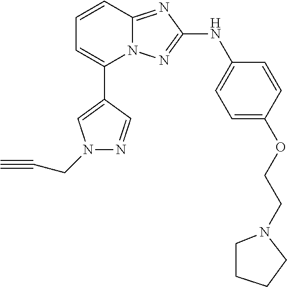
C1=CC2=NC(NC3=CC=C(OCCN4CCCC4)C=C3)=NN2C(C2=CN(CC#C)N=C2)=C1
